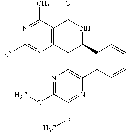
N1=C(C)C2=C(N=C1N)CC(C1=C(C3=CN=C(OC)C(OC)=N3)C=CC=C1)NC2=O
